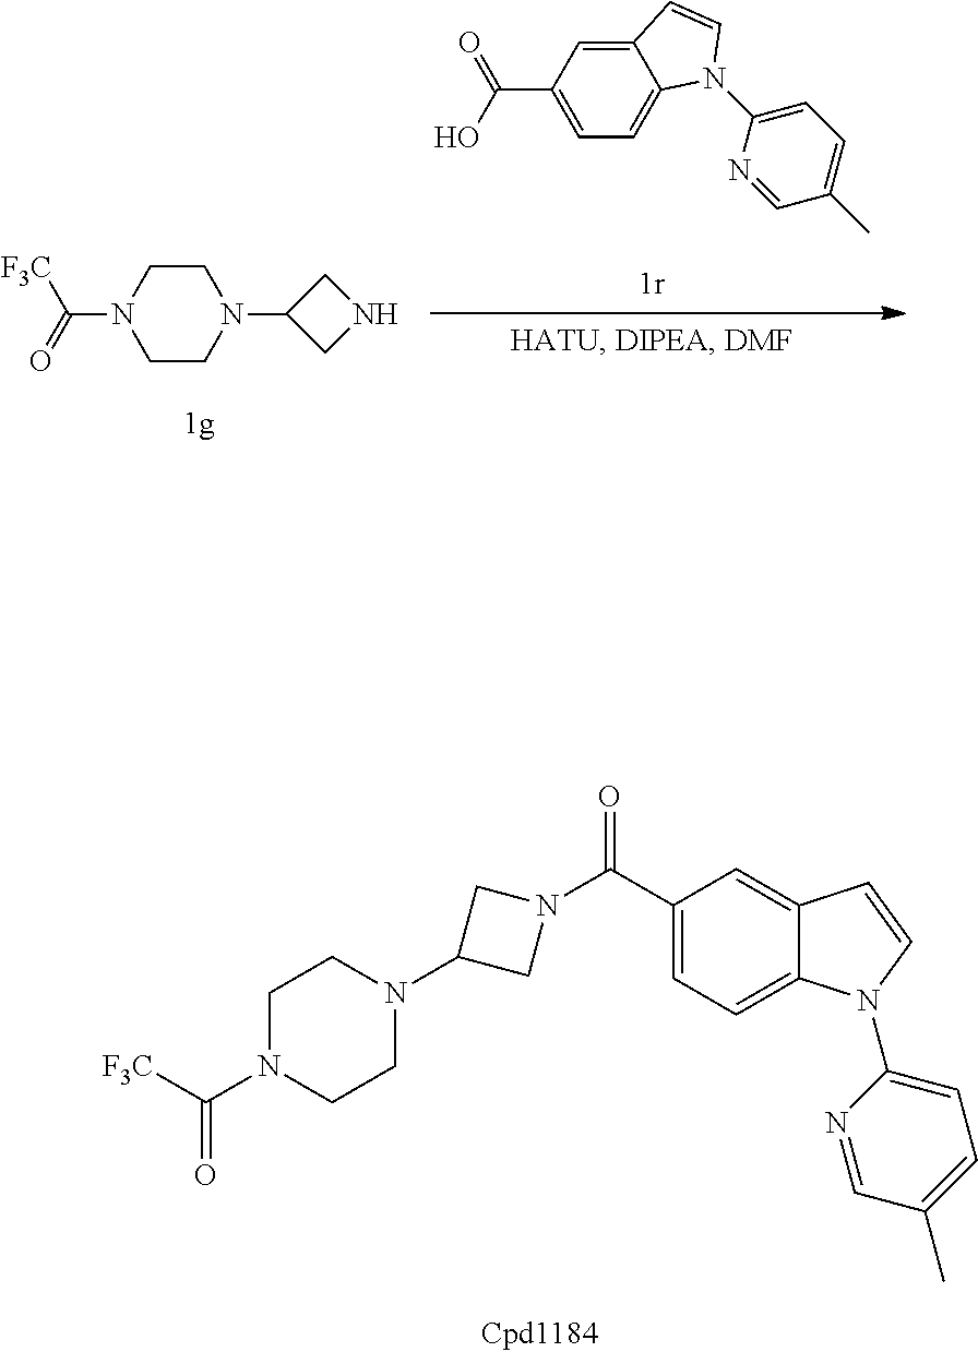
C1N(C(=O)[F3C])CCN(C2CN(C(C3=CC=C4C(=C3)C=CN4C3=CC=C(C)C=N3)=O)C2)C1.C1CN(C([F3C])=O)CCN1C1CNC1.C12=CC(C(=O)O)=CC=C1N(C1=CC=C(C)C=N1)C=C2
